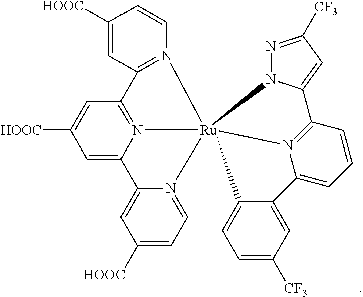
C1=C2N3=C(C=C1[HOOC])C1=N(C=CC([HOOC])=C1)[Ru]314(N3=CC=C([HOOC])C=C23)N2N=C([CF3])C=C2C2=N1C(=CC=C2)C1=CC([CF3])=CC=C41
